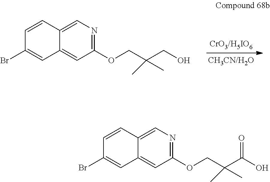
C1=CC2=CN=C(OCC(CO)(C)C)C=C2C=C1Br.C1=CC2=CN=C(OCC(C(O)=O)(C)C)C=C2C=C1Br
